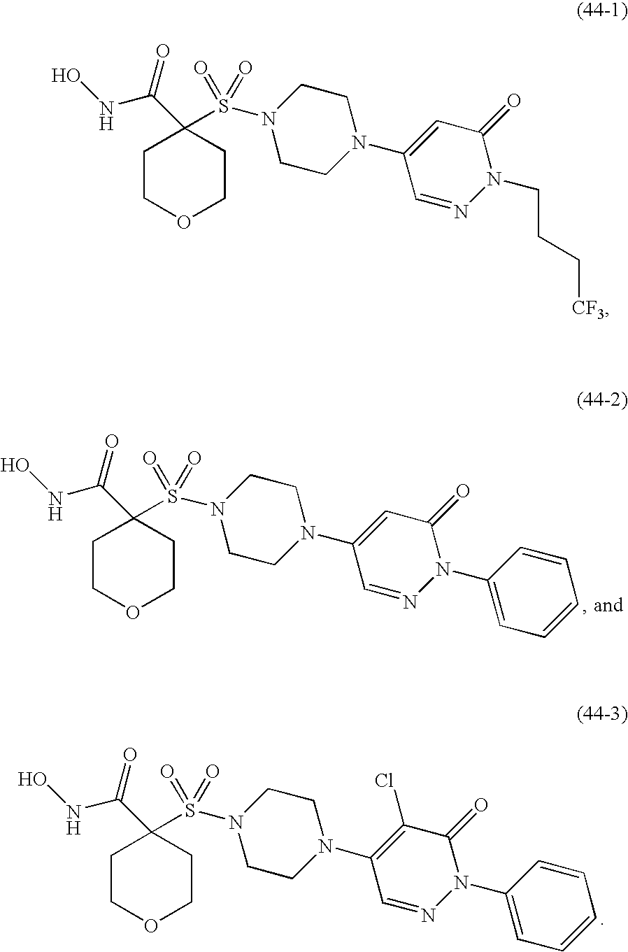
C1(C(=O)NO)(S(N2CCN(C3=CC(=O)N(CCC[CF3])N=C3)CC2)(=O)=O)CCOCC1.C1(C(=O)NO)(S(N2CCN(C3=C(Cl)C(=O)N(C4=CC=CC=C4)N=C3)CC2)(=O)=O)CCOCC1.C1(C(=O)NO)(S(N2CCN(C3=CC(=O)N(C4=CC=CC=C4)N=C3)CC2)(=O)=O)CCOCC1
